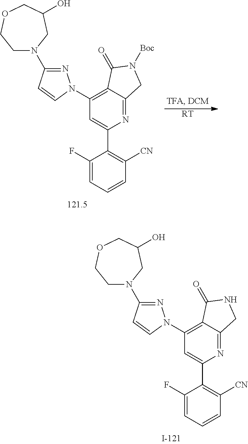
C1(N2CCOCC(O)C2)=NN(C2=C3C(=NC(C4=C([CN])C=CC=C4F)=C2)CN([Boc])C3=O)C=C1.[RT].C1(N2CCOCC(O)C2)=NN(C2=C3C(=NC(C4=C([CN])C=CC=C4F)=C2)CNC3=O)C=C1
